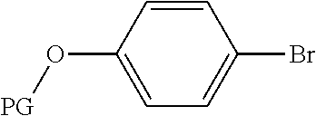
C1=C(O[PG])C=CC(Br)=C1
